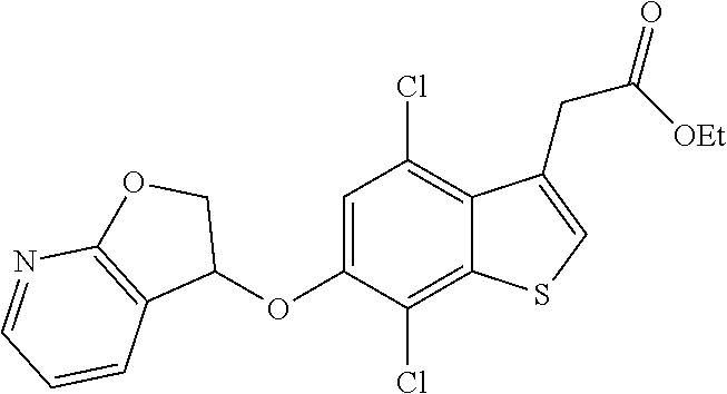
C1=C(OC2COC3=C2C=CC=N3)C(Cl)=C2C(=C1Cl)C(CC([OEt])=O)=CS2
